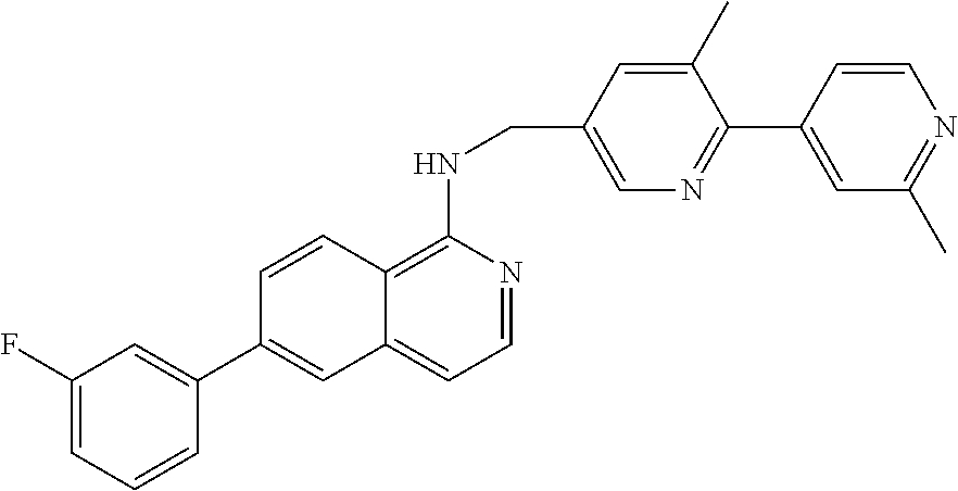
C1(C)=CC(CNC2=C3C(=CC=N2)C=C(C2=CC(F)=CC=C2)C=C3)=CN=C1C1=CC(C)=NC=C1
